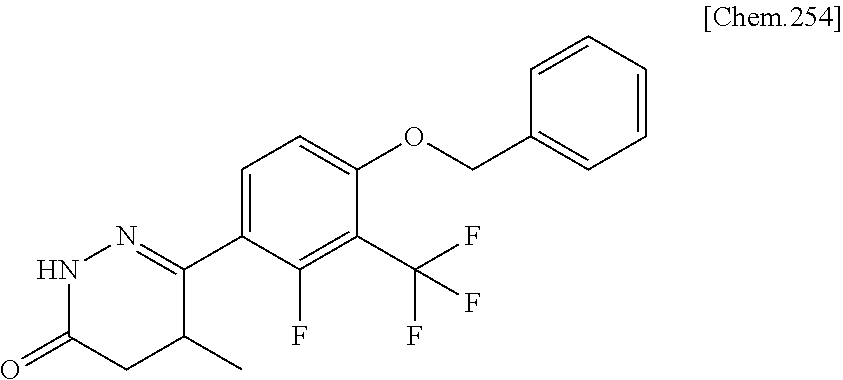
C1=C(C2=NNC(=O)CC2C)C(F)=C(C(F)(F)F)C(OCC2=CC=CC=C2)=C1
